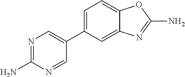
C1(C2=CN=C(N)N=C2)=CC=C2C(=C1)N=C(N)O2
